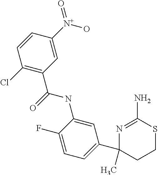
C1(C(=O)NC2=CC(C3(C)CCSC(N)=N3)=CC=C2F)=C(Cl)C=CC([N+](O)=O)=C1
